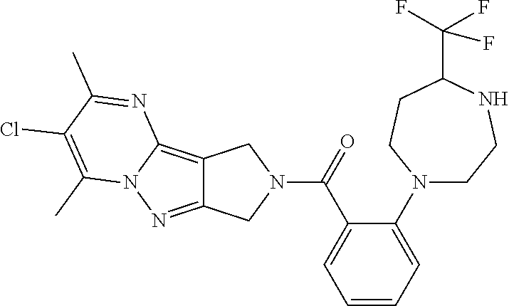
C12=C3N(N=C1CN(C(C1=CC=CC=C1N1CCNC(C(F)(F)F)CC1)=O)C2)C(C)=C(Cl)C(C)=N3
